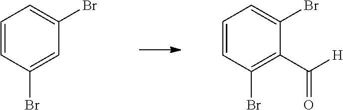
C1=CC(Br)=CC(Br)=C1.C1=CC(Br)=C(C(=O)[H])C(Br)=C1
